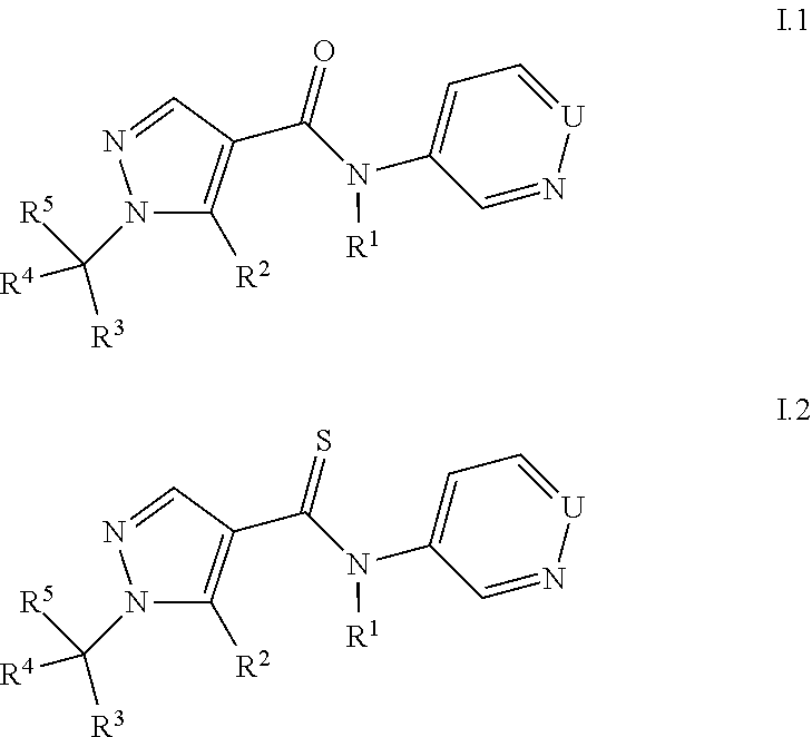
N1(C([R4])([R3])[R5])C([R2])=C(C(=O)N(C2=CC=[U]N=C2)[R1])C=N1.N1(C([R4])([R3])[R5])C([R2])=C(C(=S)N(C2=CC=[U]N=C2)[R1])C=N1
